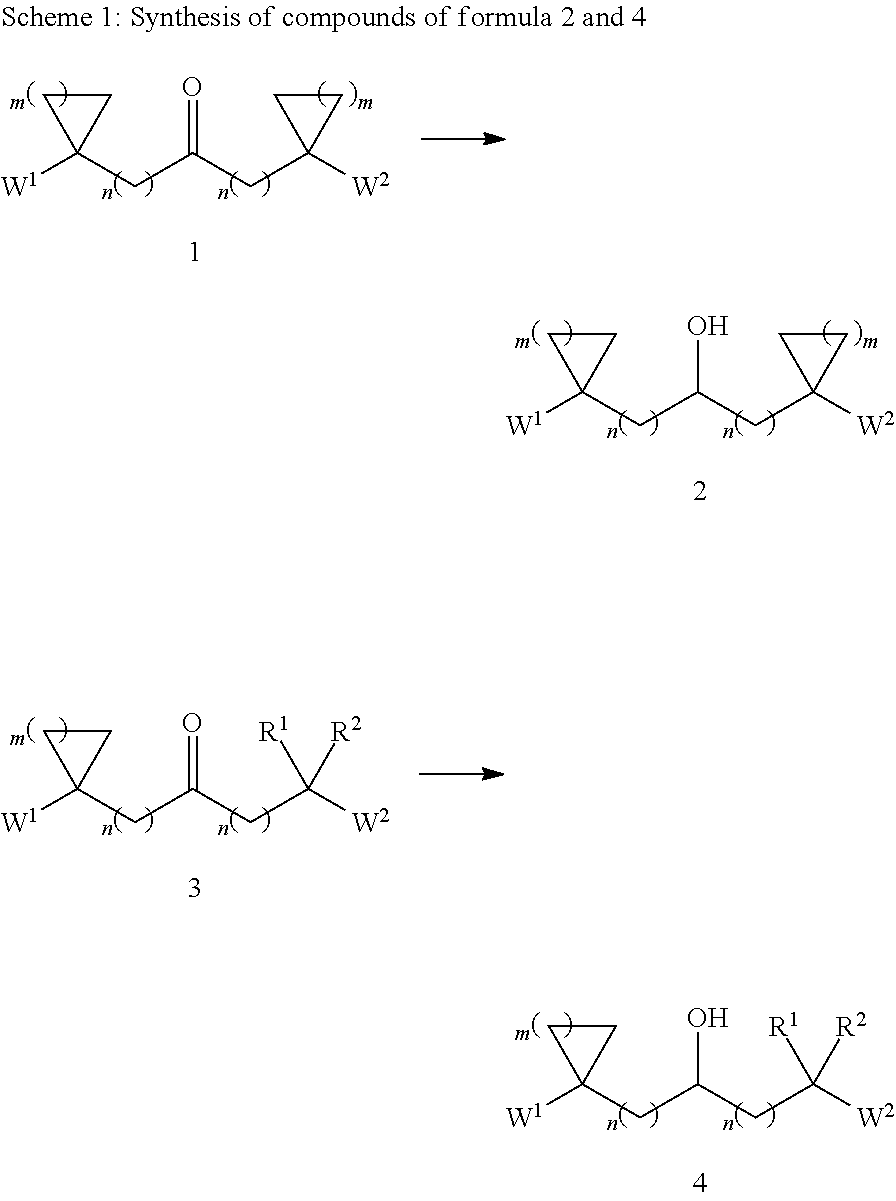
[W1]C1(CC(CC2([W2])CC2)O)CC1.[W1]C1(CC(CC([W2])([R2])[R1])O)CC1.[W1]C1(CC(CC([W2])([R2])[R1])=O)CC1.[W1]C1(CC(CC2([W2])CC2)=O)CC1
